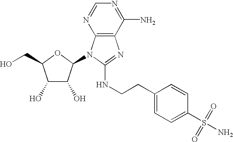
C1(O)C(O)C(N2C3=C(N=C2NCCC2=CC=C(S(N)(=O)=O)C=C2)C(N)=NC=N3)OC1CO
